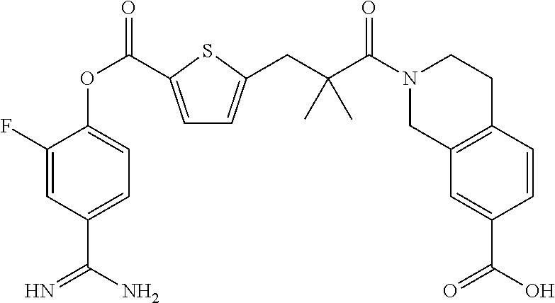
C1(F)=CC(C(N)=N)=CC=C1OC(=O)C1=CC=C(CC(C(N2CC3=C(CC2)C=CC(C(O)=O)=C3)=O)(C)C)S1
